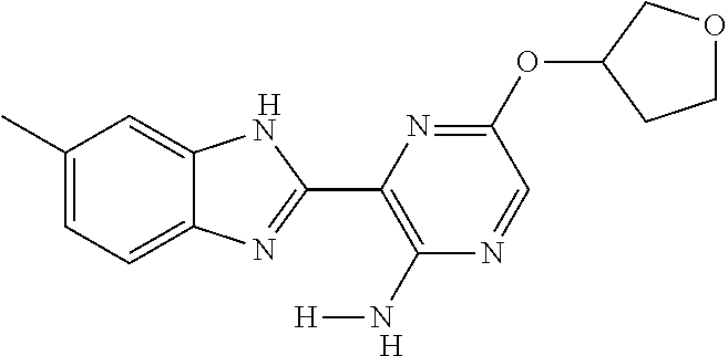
[H].[H].C1(C)=CC=C2C(=C1)NC(C1=C(N[H])N=CC(OC3COCC3)=N1)=N2
